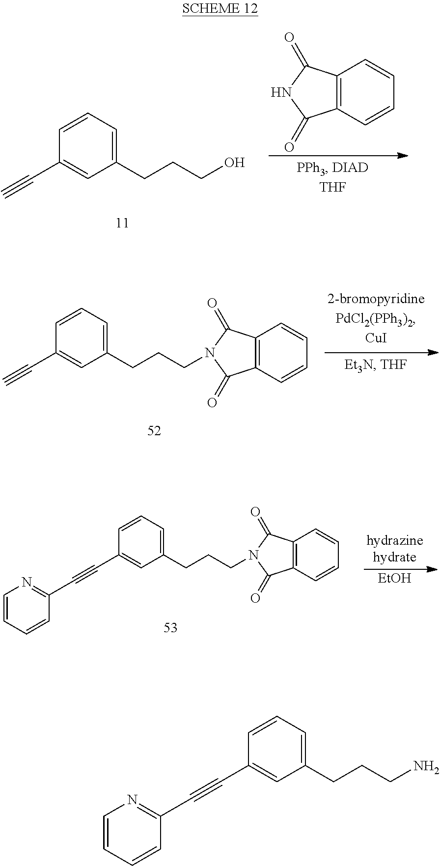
C1(CCCO)=CC=CC(C#C)=C1.C12=C(C(=O)NC1=O)C=CC=C2.C1(CCCN2C(=O)C3=C(C2=O)C=CC=C3)=CC=CC(C#C)=C1.C1(CCCN2C(=O)C3=C(C2=O)C=CC=C3)=CC=CC(C#CC2=NC=CC=C2)=C1.[EtOH].C1(CCCN)=CC=CC(C#CC2=NC=CC=C2)=C1
